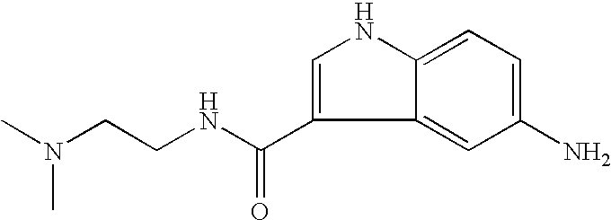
C1(N)=CC=C2C(=C1)C(C(NCCN(C)C)=O)=CN2
